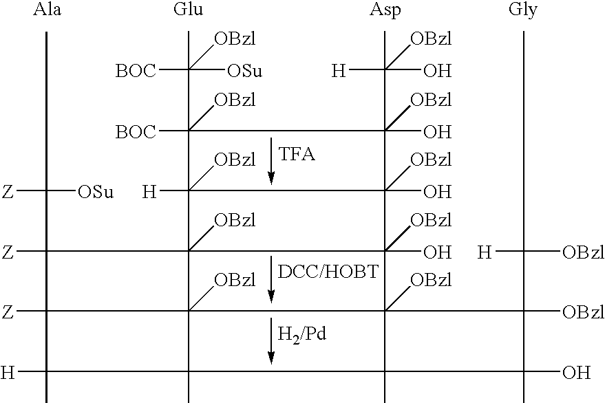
C12([Z])C(C)([H])C3(C)C14([OBzl])C1([OBzl])(C2(C(C)([Z])[OSu])[Z])C2([H])([OBzl])C(O)([OBzl])(C1([OBzl])(O)C41([OBzl])C3(C)C(C)(O)C1(C(C)([OBzl])[H])[OBzl])C(C(C)(O)([H])[OBzl])(O)([OBzl])C2(C(C)([OSu])([BOC])[OBzl])([BOC])[OBzl]
